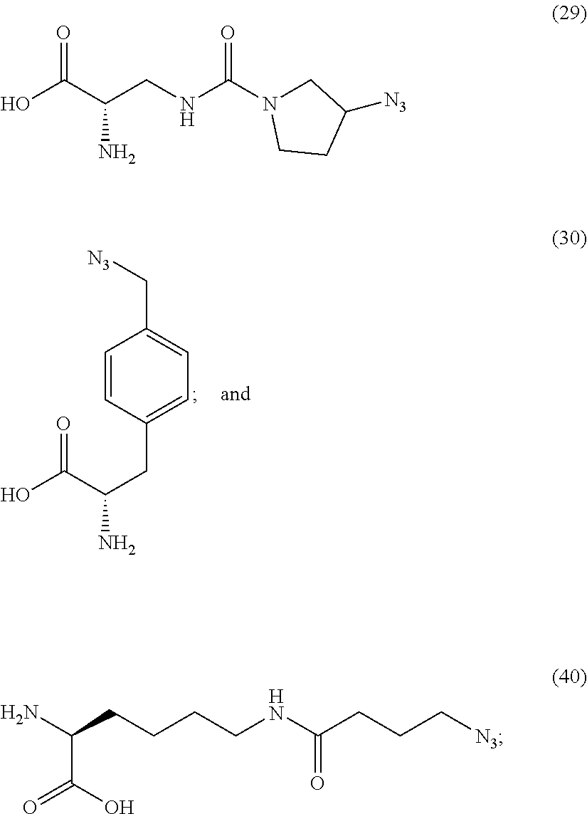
C(C(N)C(O)=O)C1=CC=C(C[N3])C=C1.C(C(N)C(O)=O)NC(N1CC([N3])CC1)=O.NC(CCCCNC(CCC[N3])=O)C(O)=O
